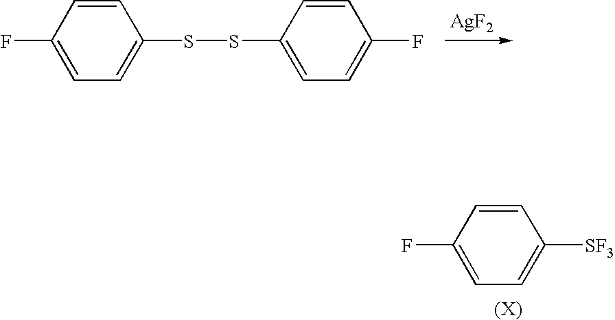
C1(F)=CC=C(SSC2=CC=C(F)C=C2)C=C1.[AgF2].C1(F)=CC=C([SF3])C=C1
